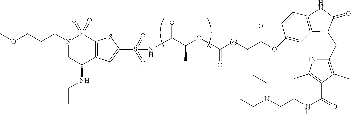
N1(CCCOC)CC(NCC)C2=C(S1(=O)=O)SC(S(=O)(=O)NC(C(OC(CCC(OC1=CC3=C(C=C1)NC(=O)C3CC1=C(C)C(C(=O)NCCN(CC)CC)=C(C)N1)=O)=O)C)=O)=C2
